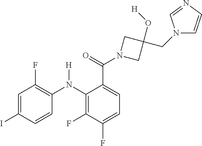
C1=C(C(N2CC(O[H])(CN3C=CN=C3)C2)=O)C(N(C2=C(F)C=C(I)C=C2)[H])=C(F)C(F)=C1
